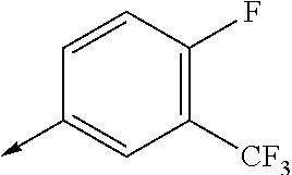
C1=CC(->C)=CC([CF3])=C1F
